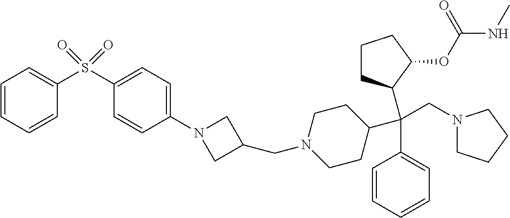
C1=CC=CC(S(C2=CC=C(N3CC(CN4CCC(C(C5=CC=CC=C5)(CN5CCCC5)C5CCCC5OC(NC)=O)CC4)C3)C=C2)(=O)=O)=C1
